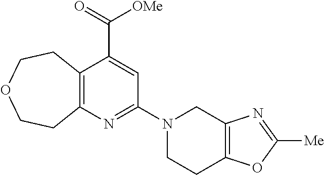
C12=C(N=C(N3CCC4=C(C3)N=C([Me])O4)C=C1C(=O)[OMe])CCOCC2
